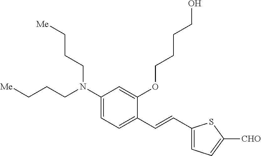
C1(N(CCC[Me])CCC[Me])=CC=C(C=CC2=CC=C([CHO])S2)C(OCCCCO)=C1
